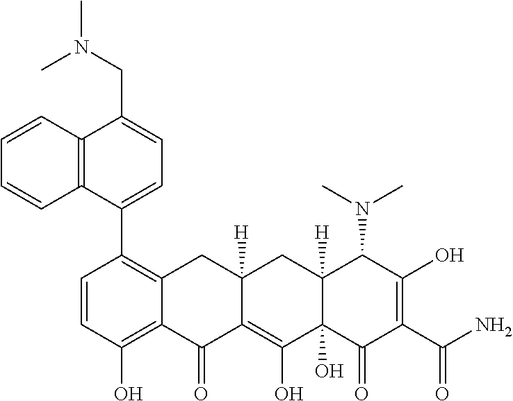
C1=CC(O)=C2C(=C1C1=CC=C(CN(C)C)C3=C1C=CC=C3)CC1([H])C(=C(O)C3(O)C([H])(C1)C(N(C)C)C(O)=C(C(N)=O)C3=O)C2=O
